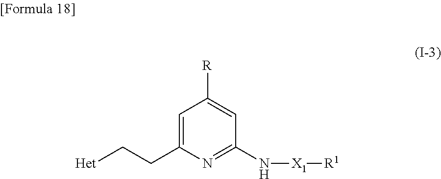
C1=C(CC[Het])N=C(N[X1][R1])C=C1[R]
